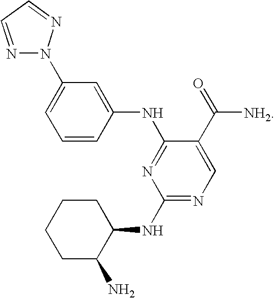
C1(NC2=NC(NC3CCCCC3N)=NC=C2C(=O)[NH2])=CC(N2N=CC=N2)=CC=C1
